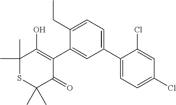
C1(C)(C)SC(C)(C)C(=O)C(C2=CC(C3=CC=C(Cl)C=C3Cl)=CC=C2CC)=C1O
